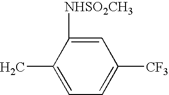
C1(C)=CC=C([CF3])C=C1[NHSO2CH3]
